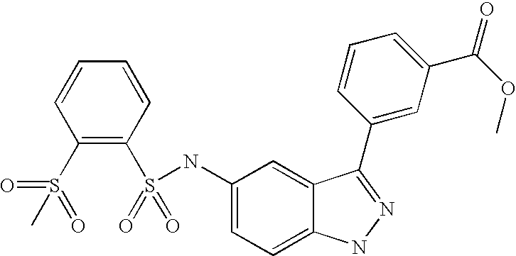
C1=CC=CC(S(=O)(=O)NC2=CC=C3C(=C2)C(C2=CC(C(OC)=O)=CC=C2)=NN3)=C1S(=O)(C)=O
